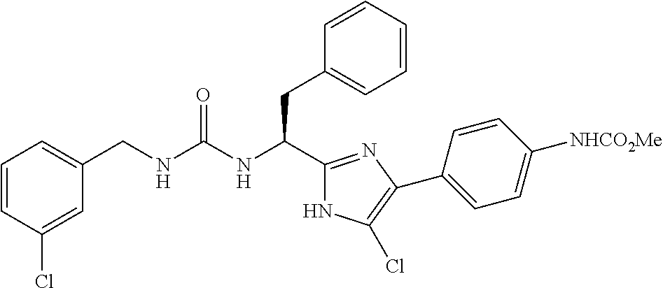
C1=CC(Cl)=CC(CNC(NC(C2=NC(C3=CC=C([NHCO2Me])C=C3)=C(Cl)N2)CC2=CC=CC=C2)=O)=C1
